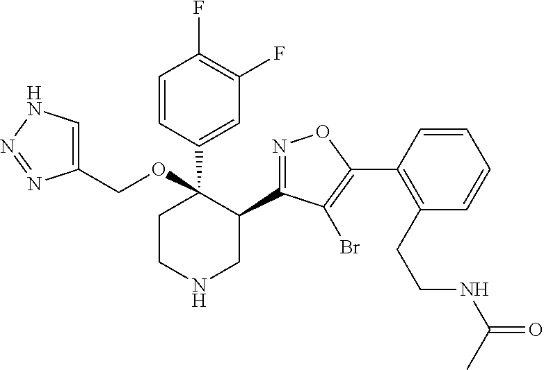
C1=CC(C2(OCC3=CNN=N3)CCNCC2C2=NOC(C3=C(CCNC(=O)C)C=CC=C3)=C2Br)=CC(F)=C1F
